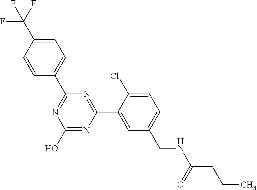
OC1=NC(C2=CC(CNC(CCC)=O)=CC=C2Cl)=NC(C2=CC=C(C(F)(F)F)C=C2)=N1
